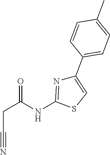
C(C#N)C(=O)NC1=NC(C2=CC=C(C)C=C2)=CS1
